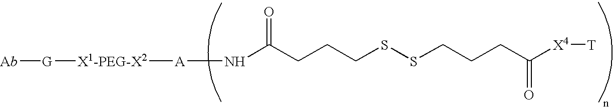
[Ab][G][X1-PEG-X2][A]NC(CCCSSCCCC(=O)[X4][T])=O
